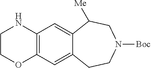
C12=C(C=C3C(=C1)C([Me])CN([Boc])CC3)OCCN2
